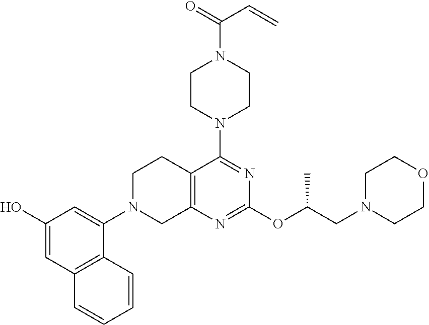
C12=C(N=C(OC(CN3CCOCC3)C)N=C1N1CCN(C(=O)C=C)CC1)CN(C1=CC(O)=CC3=C1C=CC=C3)CC2
